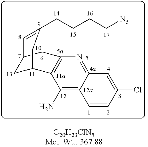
C12=NC3=C(C(N)=C1C=CC(Cl)=C2)C1CC(C3)C=C(CCCC[N3])C1
